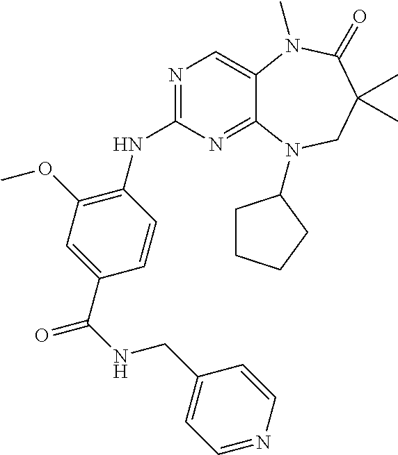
N1=C(NC2=C(OC)C=C(C(NCC3=CC=NC=C3)=O)C=C2)N=C2C(=C1)N(C)C(=O)C(C)(C)CN2C1CCCC1
